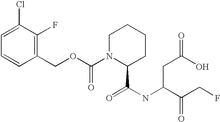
C1=C(Cl)C(F)=C(COC(N2C(C(NC(C(CF)=O)CC(=O)O)=O)CCCC2)=O)C=C1
